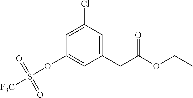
C1(CC(OCC)=O)=CC(Cl)=CC(OS([F3C])(=O)=O)=C1
